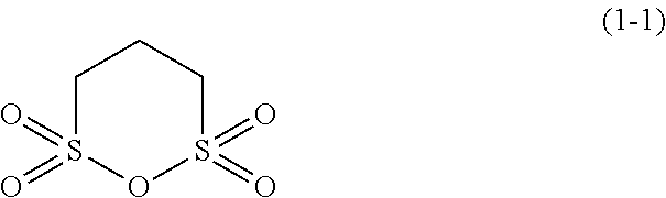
C1S(=O)(=O)OS(=O)(=O)CC1
